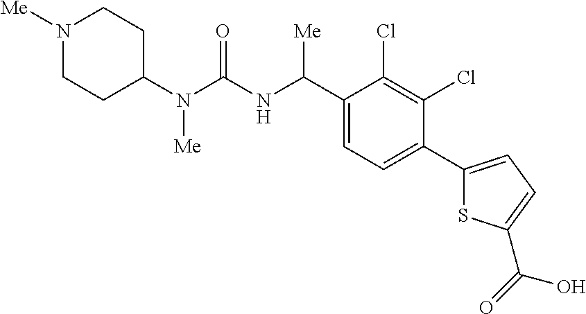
C1(N(C(NC(C2=CC=C(C3=CC=C(C(O)=O)S3)C(Cl)=C2Cl)[Me])=O)[Me])CCN([Me])CC1
